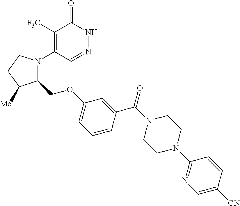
C1([F3C])=C(N2C(COC3=CC=CC(C(N4CCN(C5=NC=C([CN])C=C5)CC4)=O)=C3)C([Me])CC2)C=NNC1=O
